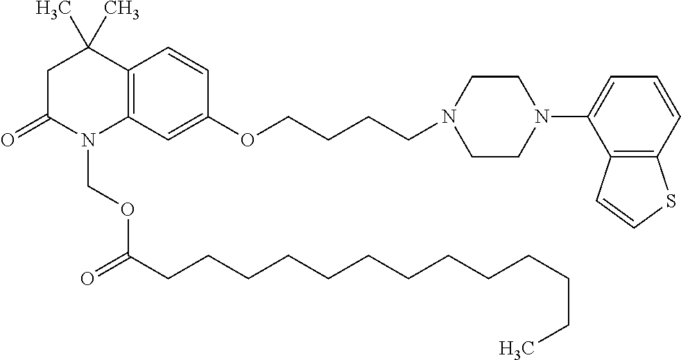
C1C(=O)N(COC(CCCCCCCCCCCCC)=O)C2=C(C1(C)C)C=CC(OCCCCN1CCN(C3=CC=CC4=C3C=CS4)CC1)=C2
